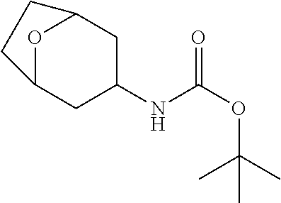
O1C2CC(NC(OC(C)(C)C)=O)CC1CC2
